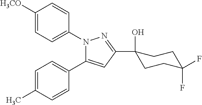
C1=C(C)C=CC(C2=CC(C3(O)CCC(F)(F)CC3)=NN2C2=CC=C([H3CO])C=C2)=C1
